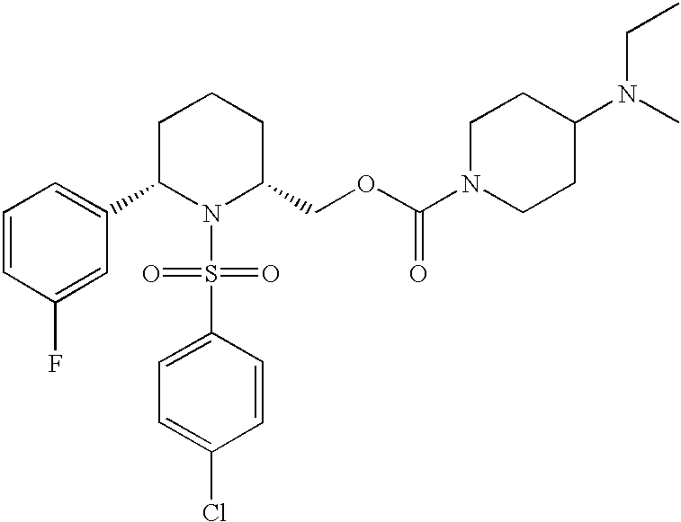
C1=CC(F)=CC(C2N(S(C3=CC=C(Cl)C=C3)(=O)=O)C(COC(N3CCC(N(C)CC)CC3)=O)CCC2)=C1
